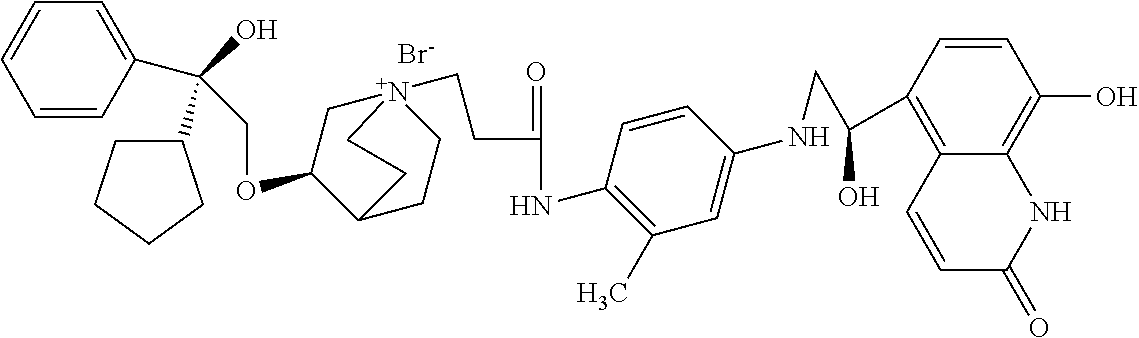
[Br-].C(OC1C[N+]2(CCC(NC3=C(C)C=C(NCC(C4=C5C(=C(O)C=C4)NC(=O)C=C5)O)C=C3)=O)CCC1CC2)C(O)(C1CCCC1)C1=CC=CC=C1
